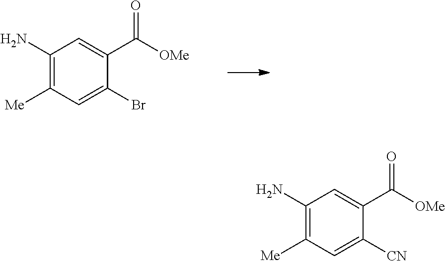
[OMe]C(C1=CC(N)=C([Me])C=C1Br)=O.[OMe]C(C1=CC(N)=C([Me])C=C1[CN])=O
